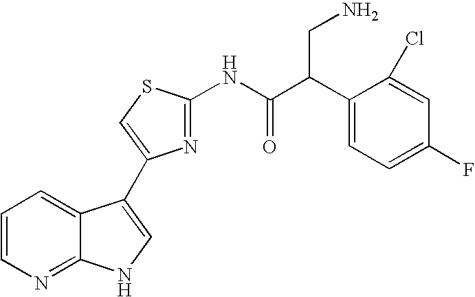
C1=CN=C2C(=C1)C(C1=CSC(NC(C(C3=CC=C(F)C=C3Cl)CN)=O)=N1)=CN2
